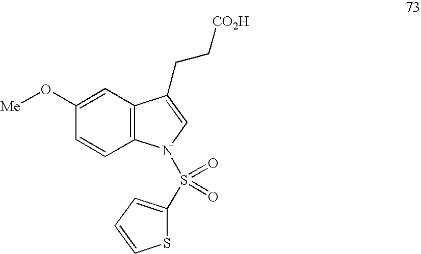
C1=C(O[Me])C=CC2=C1C(CC[CO2H])=CN2S(=O)(=O)C1=CC=CS1
